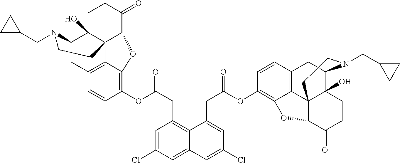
C12CC3=C4C5(C1(O)CCC(=O)C5OC4=C(OC(CC1=C4C(=CC(Cl)=C1)C=C(Cl)C=C4CC(=O)OC1=C4C5=C(C=C1)CC1C6(O)C5(C(C(=O)CC6)O4)CCN1CC1CC1)=O)C=C3)CCN2CC1CC1
